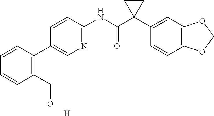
C1=CC(NC(C2(C3=CC4=C(C=C3)OCO4)CC2)=O)=NC=C1C1=C(CO)C=CC=C1.[H]
